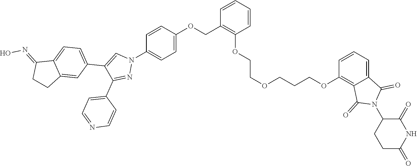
C1(OCCOCCCOC2=C3C(=CC=C2)C(=O)N(C2CCC(=O)NC2=O)C3=O)=C(COC2=CC=C(N3C=C(C4=CC=C5C(=C4)CCC5=NO)C(C4=CC=NC=C4)=N3)C=C2)C=CC=C1
